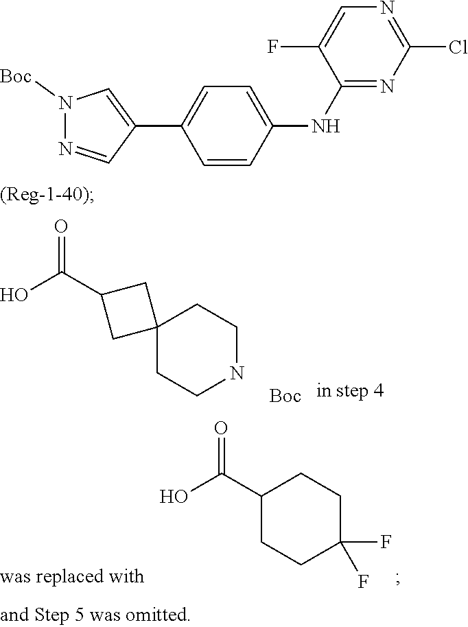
C1=CC(NC2=NC(Cl)=NC=C2F)=CC=C1C1=CN([Boc])N=C1.C1(C(O)=O)CCC(F)(F)CC1.OC(=O)C1CC2(CCNCC2)C1.[Boc]
